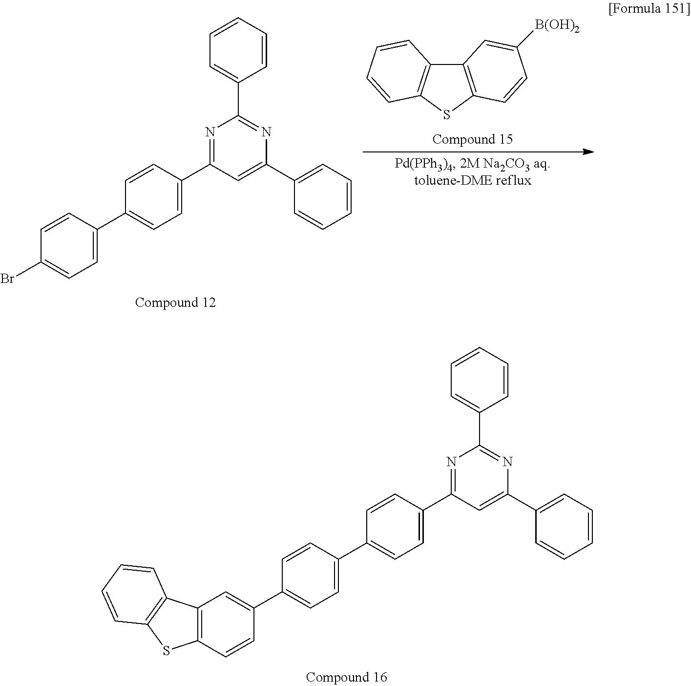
C12=C(SC3=C1C=CC=C3)C=CC([B(OH)2])=C2.C1=C(C2=NC(C3=CC=CC=C3)=NC(C3=CC=CC=C3)=C2)C=CC(C2=CC=C(Br)C=C2)=C1.C1=C(C2=NC(C3=CC=CC=C3)=NC(C3=CC=CC=C3)=C2)C=CC(C2=CC=C(C3=CC4=C(C=C3)SC3=C4C=CC=C3)C=C2)=C1
